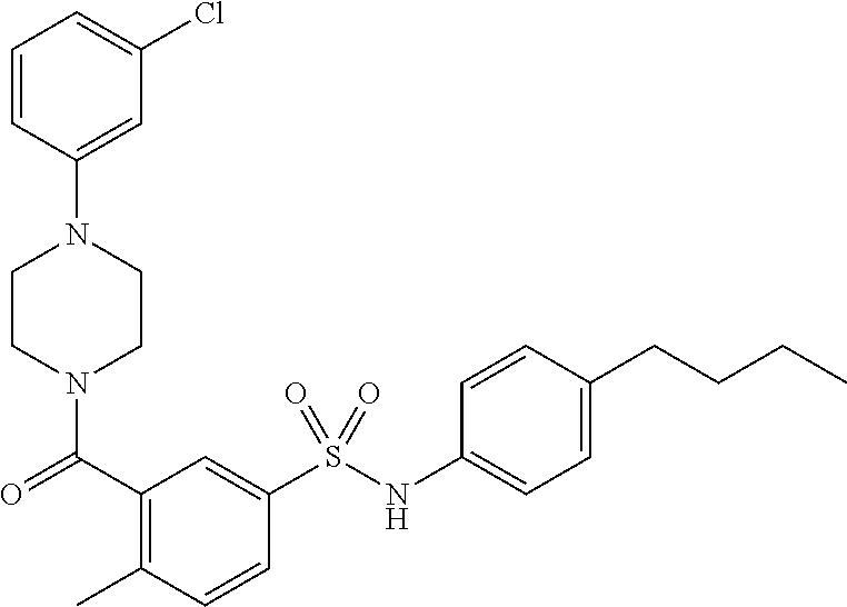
C1=CC(N2CCN(C(C3=C(C)C=CC(S(NC4=CC=C(CCCC)C=C4)(=O)=O)=C3)=O)CC2)=CC(Cl)=C1
